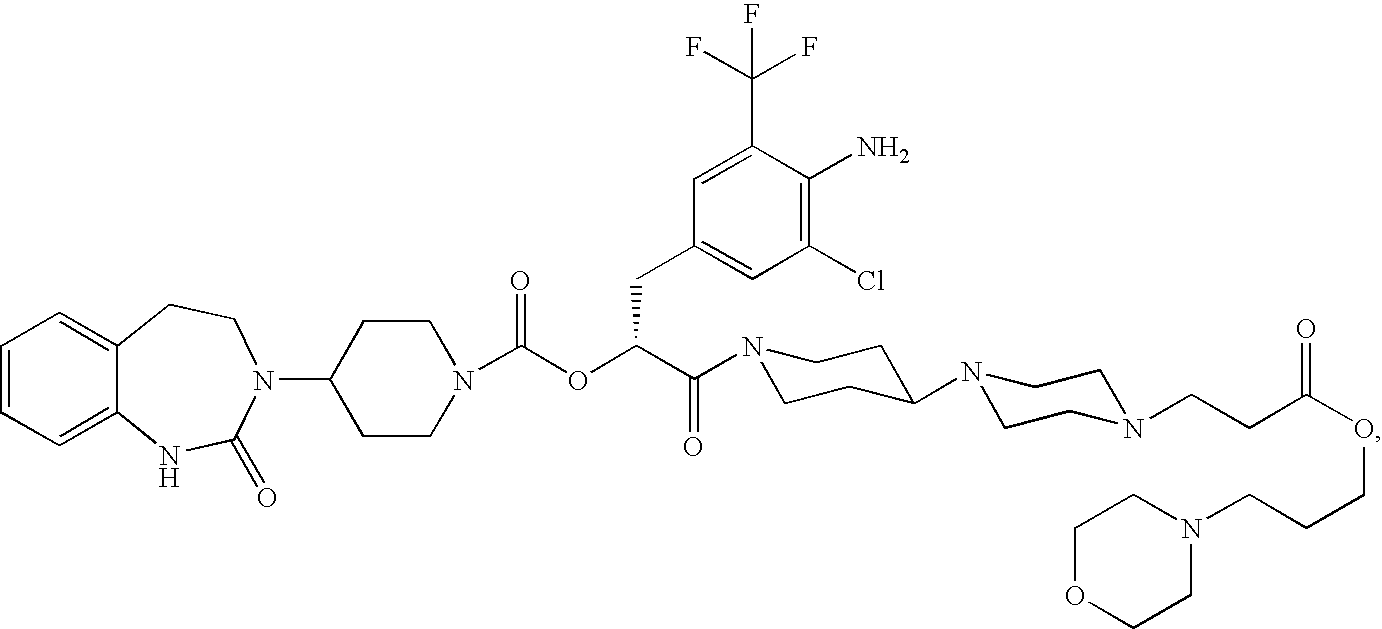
C1=CC=C2C(=C1)CCN(C1CCN(C(OC(C(=O)N3CCC(N4CCN(CCC(OCCCN5CCOCC5)=O)CC4)CC3)CC3=CC(Cl)=C(N)C(C(F)(F)F)=C3)=O)CC1)C(=O)N2
